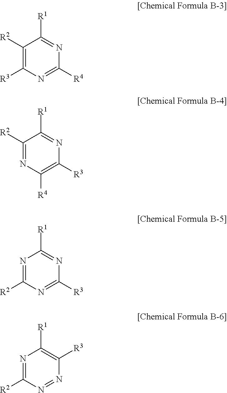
C1([R2])=C([R3])N=C([R4])N=C1[R1].C1([R2])=NC([R4])=C([R3])N=C1[R1].N1=C([R2])N=C([R3])N=C1[R1].N1=C([R2])N=NC([R3])=C1[R1]
